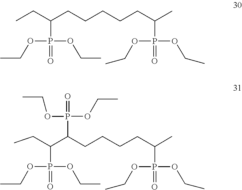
CCOP(OCC)(C(CCCCCC(P(OCC)(OCC)=O)CC)C)=O.C(C)OP(=O)(C(CCCCC(P(OCC)(OCC)=O)C(P(OCC)(=O)OCC)CC)C)OCC
